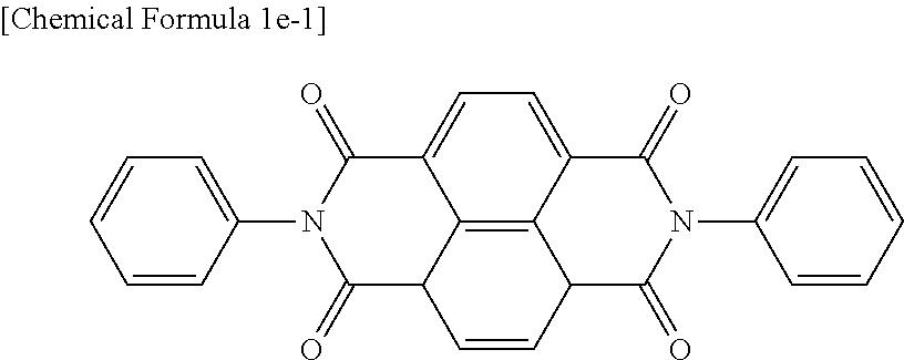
C12=C3C4=CC=C1C(=O)N(C1=CC=CC=C1)C(=O)C2C=CC3C(=O)N(C1=CC=CC=C1)C4=O
